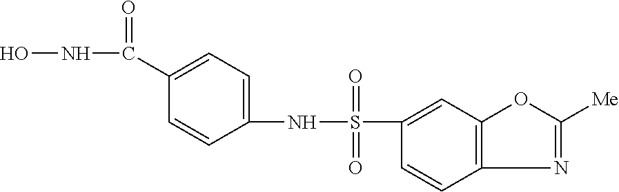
C1=CC2=C(C=C1S(NC1=CC=C(C(NO)=O)C=C1)(=O)=O)OC([Me])=N2
